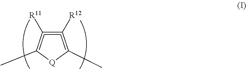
C1([R12])=C([R11])=C(C)[Q]C=1C
